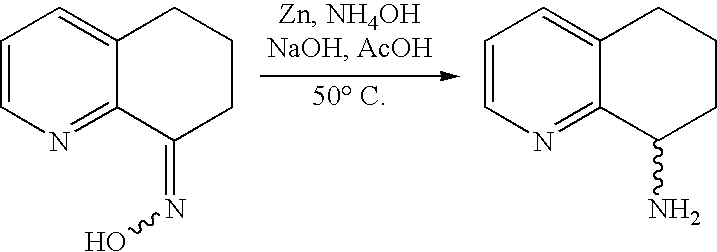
C1=CN=C2C(=C1)CCCC2=NO.C1=CN=C2C(=C1)CCCC2N
